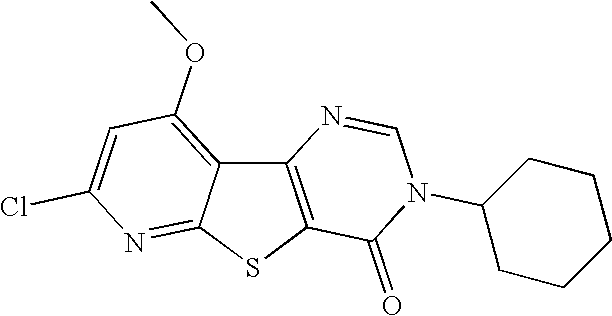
C12=C(SC3=NC(Cl)=CC(OC)=C13)C(=O)N(C1CCCCC1)C=N2
